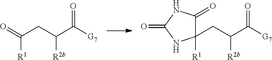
O=C(CC(C([G7])=O)[R2b])[R1].C1(CC(C([G7])=O)[R2b])([R1])C(=O)NC(=O)N1
